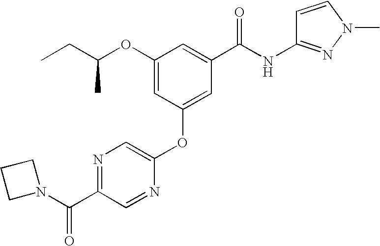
CCC(OC1=CC(OC2=CN=C(C(N3CCC3)=O)C=N2)=CC(C(NC2=NN(C)C=C2)=O)=C1)C
